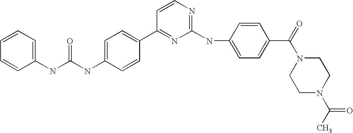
C(NC1=CC=C(C2=NC(NC3=CC=C(C(=O)N4CCN(C(C)=O)CC4)C=C3)=NC=C2)C=C1)(NC1=CC=CC=C1)=O
